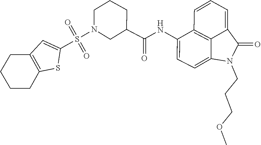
C1(C(NC2=CC=C3C4=C2C=CC=C4C(=O)N3CCCOC)=O)CN(S(=O)(=O)C2=CC3=C(S2)CCCC3)CCC1
